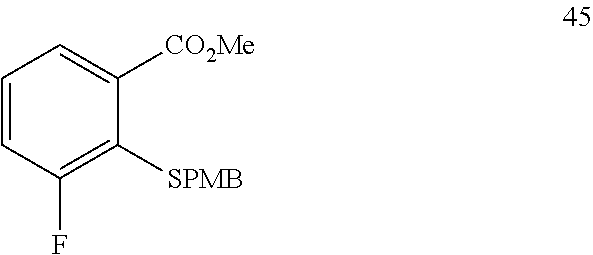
C1=CC(F)=C([SPMB])C([CO2Me])=C1
